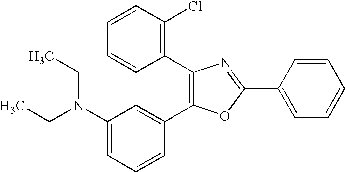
CCN(CC)C1=CC=CC(C2=C(C3=C(Cl)C=CC=C3)N=C(C3=CC=CC=C3)O2)=C1
